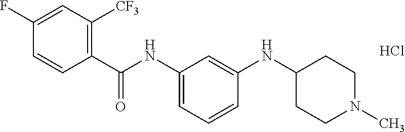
C1(C(NC2=CC=CC(NC3CCN(C)CC3)=C2)=O)=C([CF3])C=C(F)C=C1.Cl
